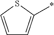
C1=CSC(*)=C1
